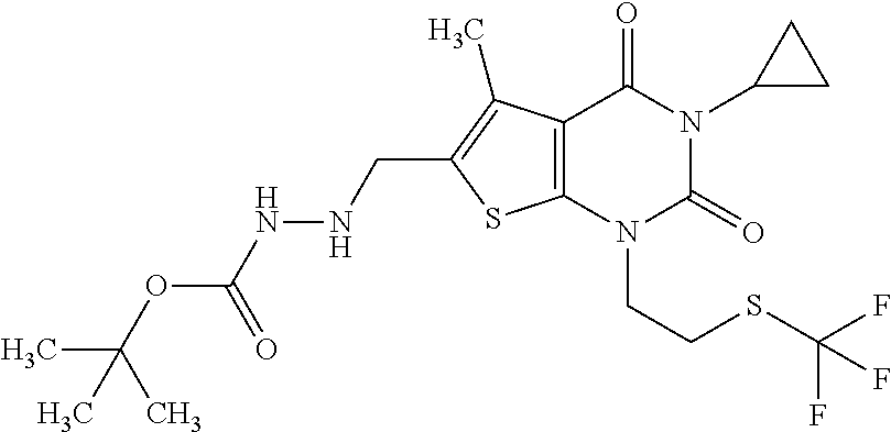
C12=C(N(CCSC(F)(F)F)C(=O)N(C3CC3)C1=O)SC(CNNC(OC(C)(C)C)=O)=C2C
